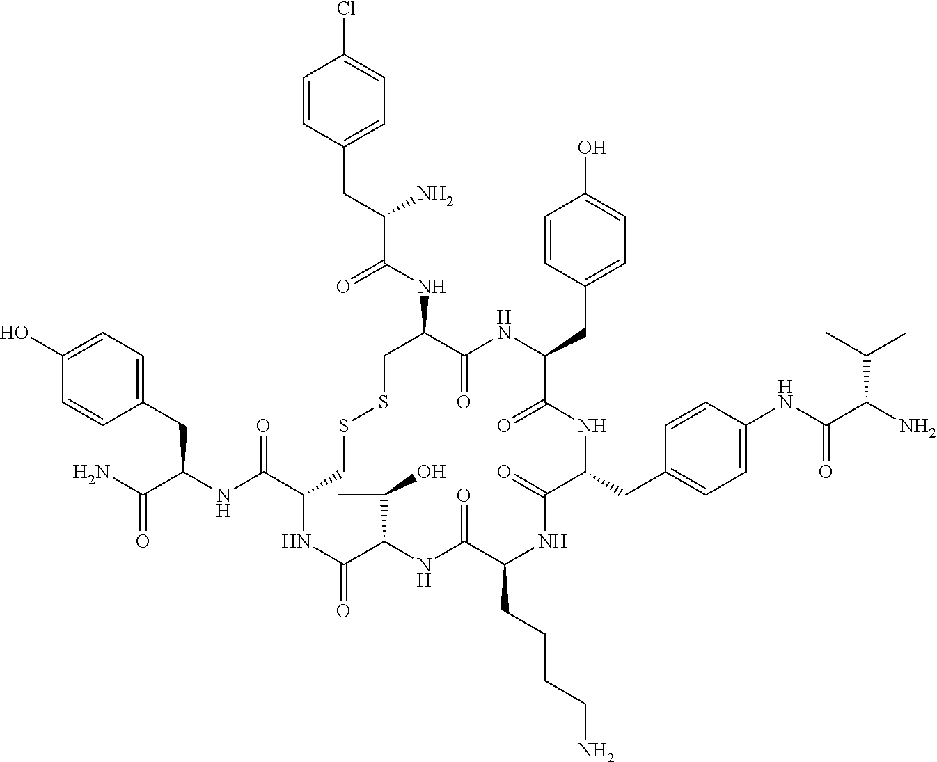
C1=C(O)C=CC(CC(NC(C2CSSCC(NC(C(CC3=CC=C(Cl)C=C3)N)=O)C(=O)NC(CC3=CC=C(O)C=C3)C(=O)NC(CC3=CC=C(NC(C(N)C(C)C)=O)C=C3)C(=O)NC(CCCCN)C(=O)NC(C(C)O)C(=O)N2)=O)C(N)=O)=C1
